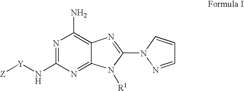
C1=NN(C2=NC3=C(N)N=C(N[Y][Z])N=C3N2[R1])C=C1
